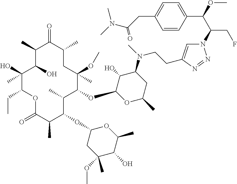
C1(O)(C)C(CC)OC(=O)C(C)C(OC2CC(OC)(C)C(O)C(C)O2)C(C)C(OC2OC(C)CC(N(C)CCC3=CN(C(C(OC)C4=CC=C(CC(N(C)C)=O)C=C4)CF)N=N3)C2O)C(OC)(C)CC(C)C(=O)C(C)C1O
